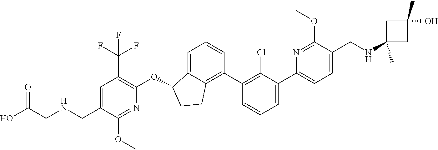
O(C1C2=CC=CC(C3=C(Cl)C(C4=CC=C(CNC5(C)CC(O)(C)C5)C(OC)=N4)=CC=C3)=C2CC1)C1=C(C(F)(F)F)C=C(CNCC(O)=O)C(OC)=N1
